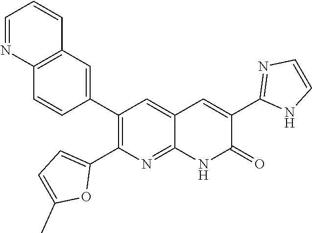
C12=C(C=C(C3=C(C4=CC=C(C)O4)N=C4C(=C3)C=C(C3=NC=CN3)C(=O)N4)C=C1)C=CC=N2
